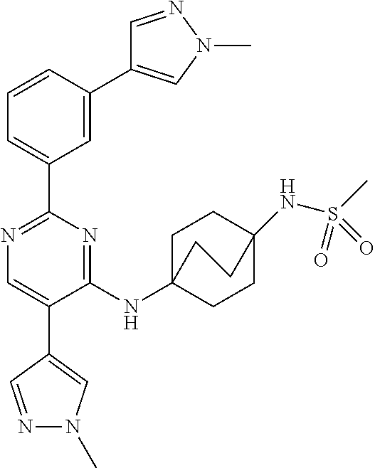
N1=C(C2=CC=CC(C3=CN(C)N=C3)=C2)N=C(NC23CCC(NS(C)(=O)=O)(CC2)CC3)C(C2=CN(C)N=C2)=C1
